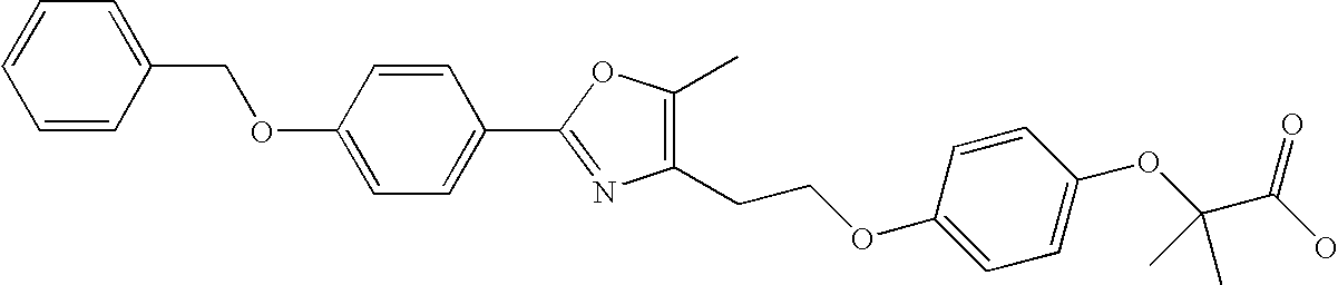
C1=CC(COC2=CC=C(C3=NC(CCOC4=CC=C(OC(C(O)=O)(C)C)C=C4)=C(C)O3)C=C2)=CC=C1
